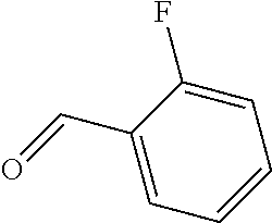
C1(C=O)=CC=CC=C1F
